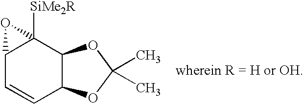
C12C=CC3C(C1([SiMe2R])O2)OC(C)(C)O3
